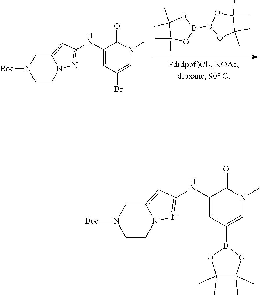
C12=CC(NC3=CC(Br)=CN(C)C3=O)=NN1CCN([Boc])C2.B1(B2OC(C)(C)C(C)(C)O2)OC(C)(C)C(C)(C)O1.C12=CC(NC3=CC(B4OC(C)(C)C(C)(C)O4)=CN(C)C3=O)=NN1CCN([Boc])C2
